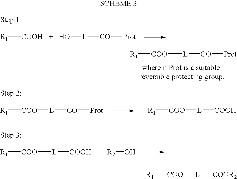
[R1][COOH   +   HO][L][CO][Prot].[R1][COO][L][CO][Prot].[R1][COO][L][CO][Prot].[R1][COO][L][COOH].[R1][COO][L][COOH   +   R2]O.[R1][COO][L][COOR2]
